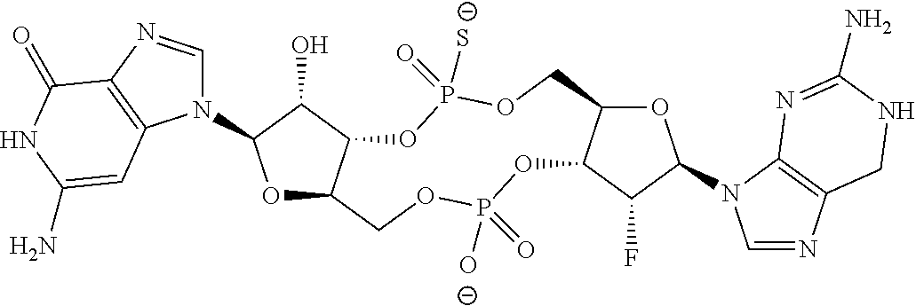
O1C2C(C(O)C1N1C=NC3=C1C=C(N)NC3=O)OP(=O)([S-])OCC1C(OP([O-])(=O)OC2)C(F)C(N2C=NC3=C2N=C(N)NC3)O1
